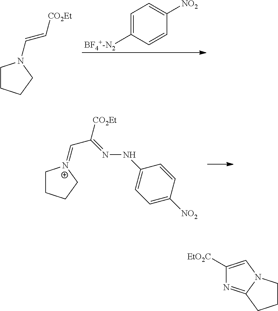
C1CCCN1C=C[CO2Et].C1=C([BF4+-N2])C=CC([NO2])=C1.C1CCC[N+]1=CC([CO2Et])=NNC1=CC=C([NO2])C=C1.C1([EtO2C])=CN2C(=N1)CCC2
